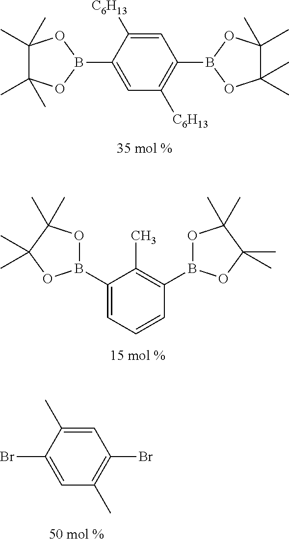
C1=C([C6H13])C(B2OC(C)(C)C(C)(C)O2)=CC([C6H13])=C1B1OC(C)(C)C(C)(C)O1.C1(B2OC(C)(C)C(C)(C)O2)=CC=CC(B2OC(C)(C)C(C)(C)O2)=C1C.C1=C(C)C(Br)=CC(C)=C1Br
